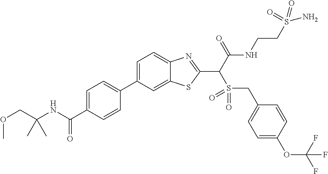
C1=C(C2=CC=C(C(NC(COC)(C)C)=O)C=C2)C=C2C(=C1)N=C(C(C(NCCS(N)(=O)=O)=O)S(=O)(=O)CC1=CC=C(OC(F)(F)F)C=C1)S2
